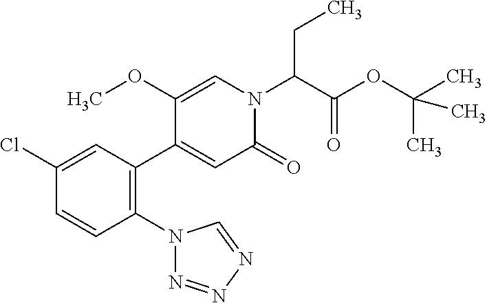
C1(Cl)=CC(C2=CC(=O)N(C(C(OC(C)(C)C)=O)CC)C=C2OC)=C(N2N=NN=C2)C=C1
